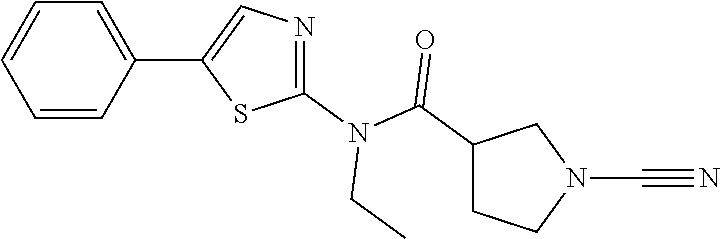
C1=CC=CC(C2=CN=C(N(C(C3CCN(C#N)C3)=O)CC)S2)=C1
